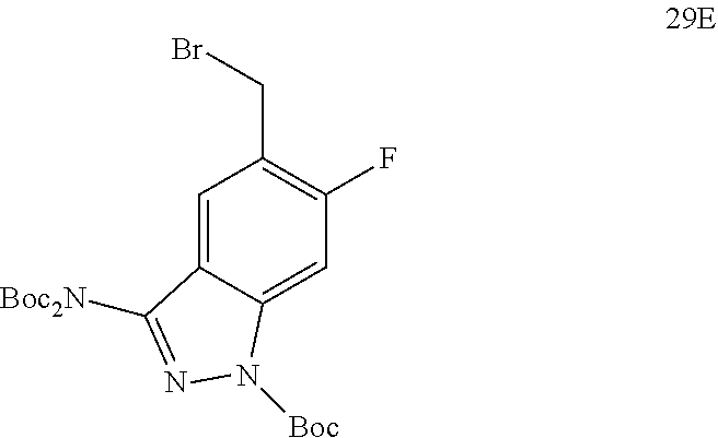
C1=C2C(=CC(F)=C1CBr)N([Boc])N=C2[Boc2N]
